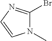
N1(C)C(Br)=NC=C1
